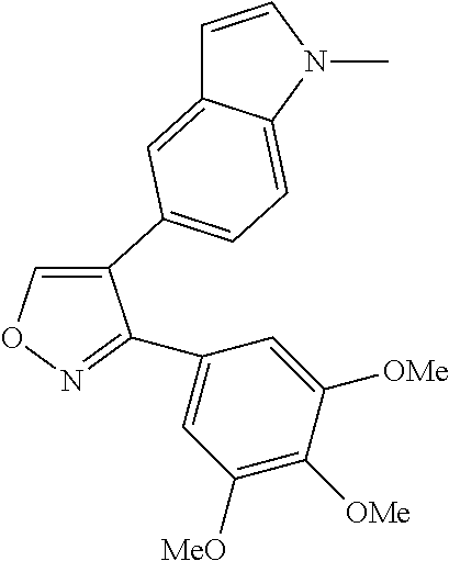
C1=C(C2=CC=C3C(=C2)C=CN3C)C(C2=CC([MeO])=C([OMe])C([OMe])=C2)=NO1
